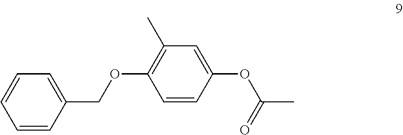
C1=CC(COC2=C(C)C=C(OC(C)=O)C=C2)=CC=C1
